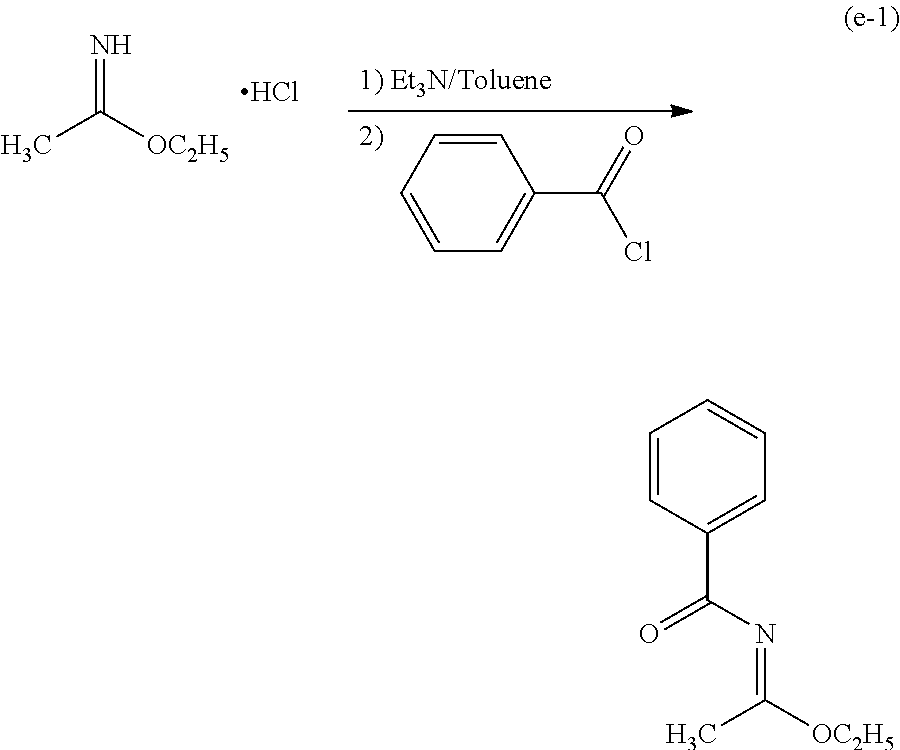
N=C([OC2H5])C.Cl.C1=CC=CC=C1C(=O)Cl.C1=CC(C(N=C([OC2H5])C)=O)=CC=C1
